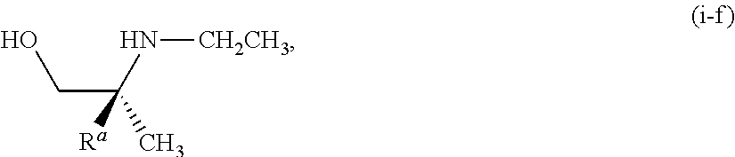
C(C(C)(N[CH2CH3])[Ra])O
